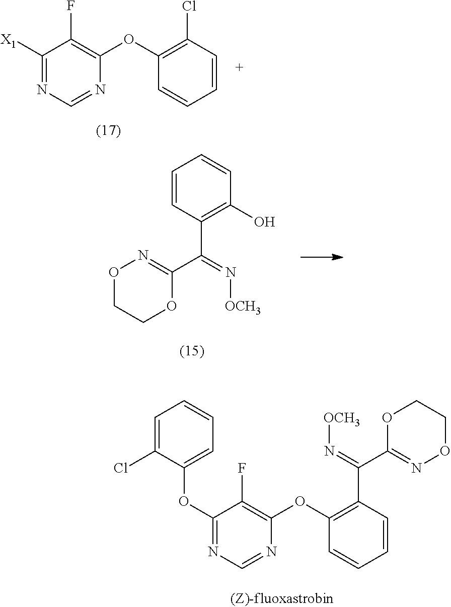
C1=C(Cl)C(OC2=NC=NC(OC3=C(C(=N[OCH3])C4=NOCCO4)C=CC=C3)=C2F)=CC=C1.C1([X1])=NC=NC(OC2=C(Cl)C=CC=C2)=C1F.C1=CC(C(C2=NOCCO2)=N[OCH3])=C(O)C=C1
